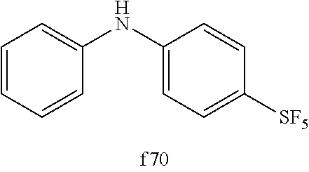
C1=CC=CC(NC2=CC=C([SF5])C=C2)=C1
